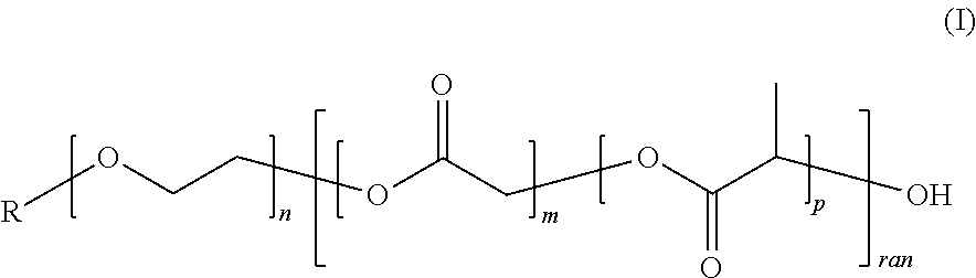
[R]OCCCOC(CCOC(C(CO)C)=O)=O
